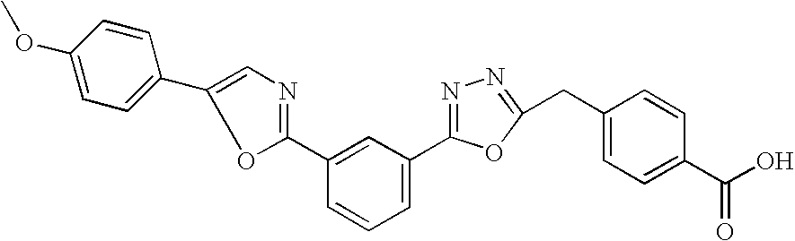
C1=C(C2=CN=C(C3=CC(C4=NN=C(CC5=CC=C(C(O)=O)C=C5)O4)=CC=C3)O2)C=CC(OC)=C1
